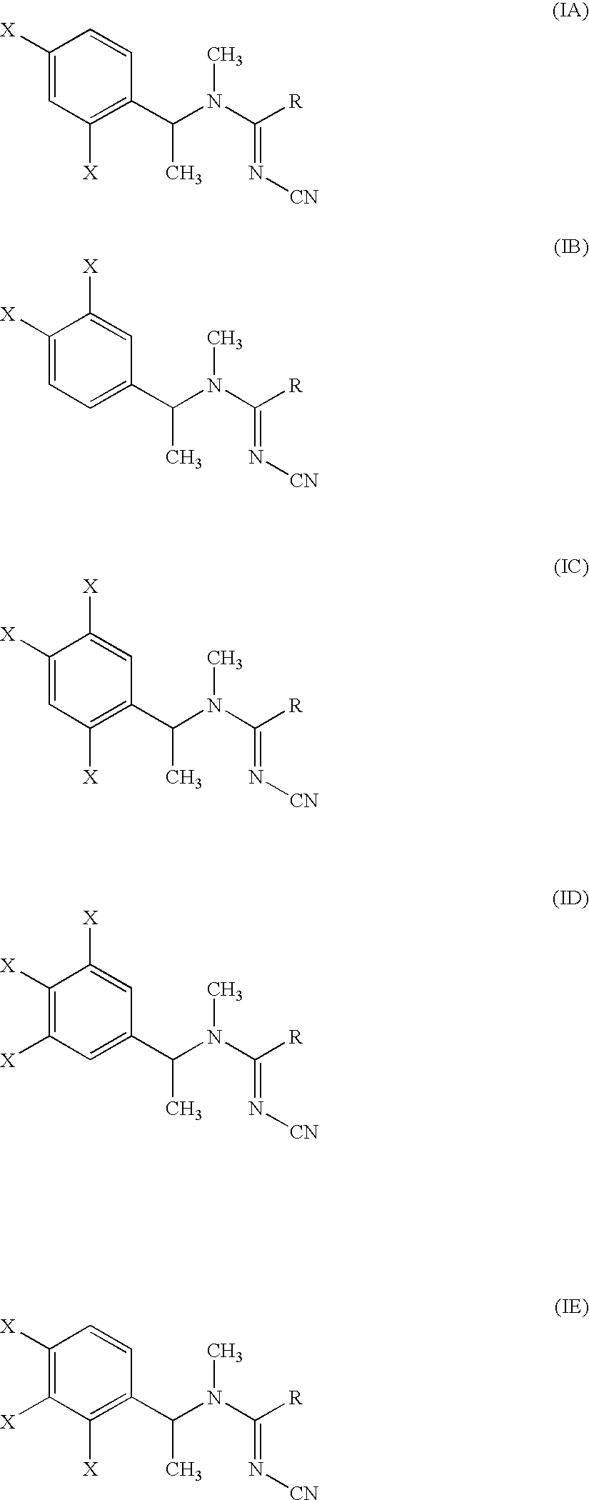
C1([X])=CC([X])=C(C(N(C([R])=N[CN])C)C)C=C1.C1([X])=CC=C(C(N(C([R])=N[CN])C)C)C=C1[X].C1([X])=CC([X])=C(C(N(C([R])=N[CN])C)C)C=C1[X].C1([X])=C([X])C=C(C(N(C([R])=N[CN])C)C)C=C1[X].C1([X])=C([X])C([X])=C(C(N(C([R])=N[CN])C)C)C=C1
